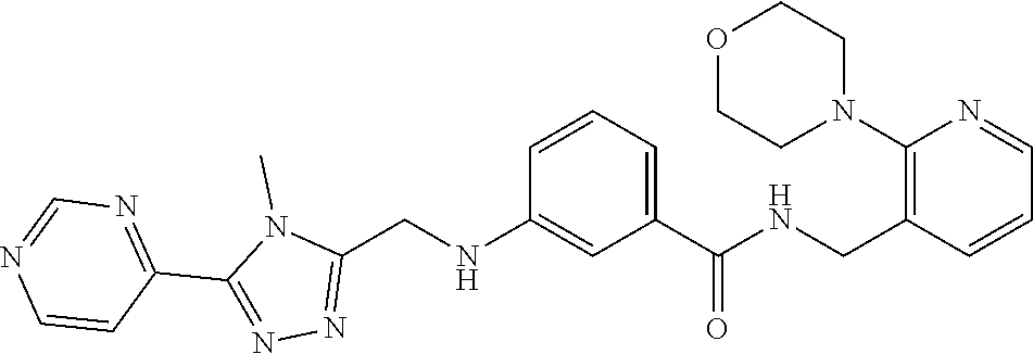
C1(C2=NN=C(CNC3=CC(C(=O)NCC4=C(N5CCOCC5)N=CC=C4)=CC=C3)N2C)=NC=NC=C1
